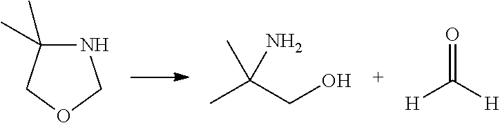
N1C(C)(C)COC1.CC(CO)(C)N.[H]C([H])=O
